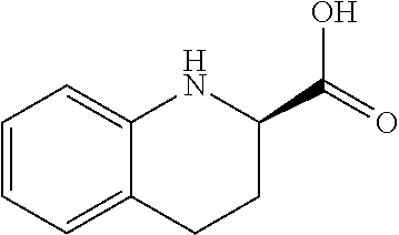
C1=CC=C2C(=C1)NC(C(=O)O)CC2
